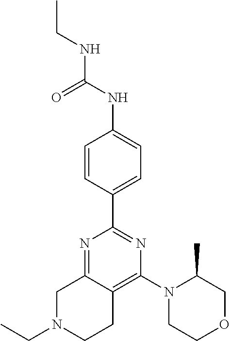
C1N(CC)CCC2=C(N3CCOCC3C)N=C(C3=CC=C(NC(NCC)=O)C=C3)N=C12
